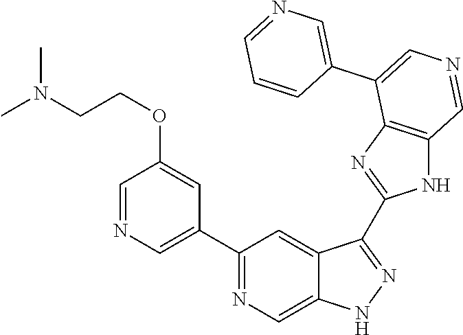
C1(C2=CN=CC(OCCN(C)C)=C2)=NC=C2C(=C1)C(C1=NC3=C(N1)C=NC=C3C1=CN=CC=C1)=NN2
